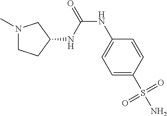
N(C1CCN(C)C1)C(=O)NC1=CC=C(S(N)(=O)=O)C=C1
